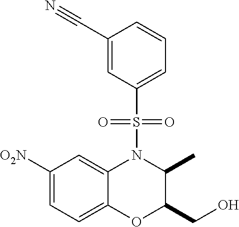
[O2N]C1=CC=C2C(=C1)N(S(C1=CC=CC(C#N)=C1)(=O)=O)C(C)C(CO)O2
